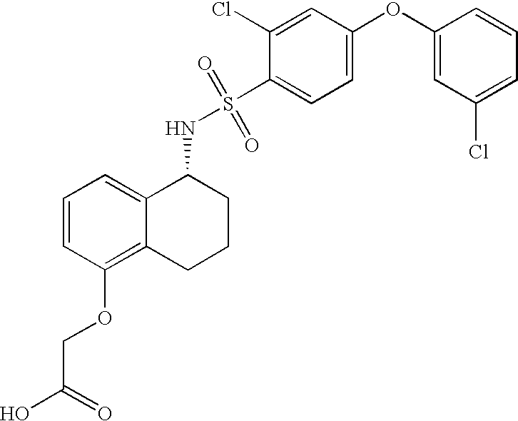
C1=CC(OCC(O)=O)=C2C(=C1)C(NS(=O)(=O)C1=CC=C(OC3=CC(Cl)=CC=C3)C=C1Cl)CCC2
